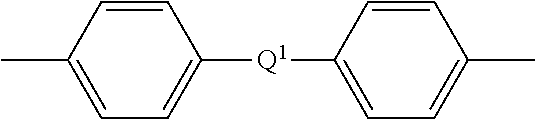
CC1=CC=C([Q1]C2=CC=C(C)C=C2)C=C1
